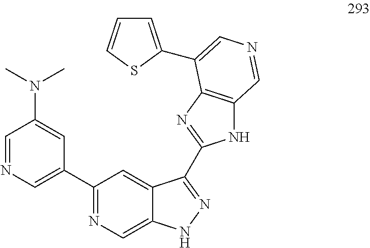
C1(N(C)C)=CC(C2=NC=C3C(=C2)C(C2=NC4=C(N2)C=NC=C4C2=CC=CS2)=NN3)=CN=C1
